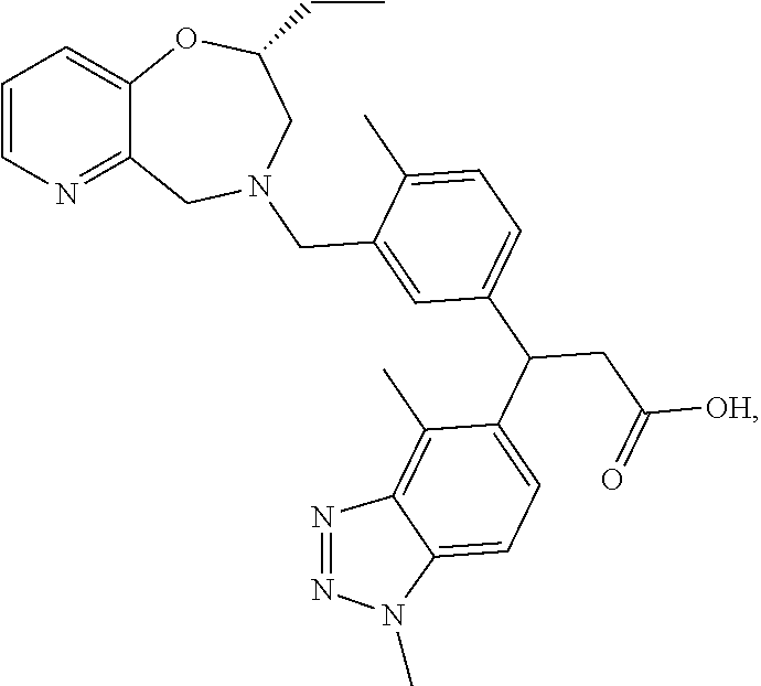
C1=CN=C2C(=C1)OC(CC)CN(CC1=CC(C(C3=CC=C4C(=C3C)N=NN4C)CC([OH])=O)=CC=C1C)C2
